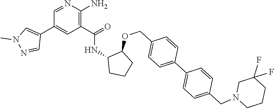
C1=NC(N)=C(C(=O)NC2CCCC2OCC2=CC=C(C3=CC=C(CN4CCCC(F)(F)C4)C=C3)C=C2)C=C1C1=CN(C)N=C1
